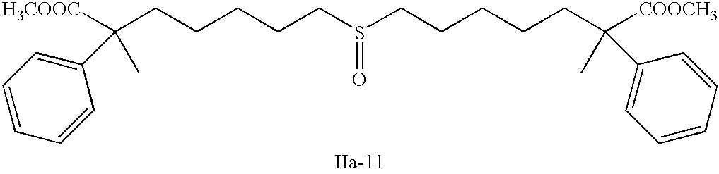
S(=O)(CCCCCC(C)([H3COOC])C1=CC=CC=C1)CCCCCC(C)([COOCH3])C1=CC=CC=C1
